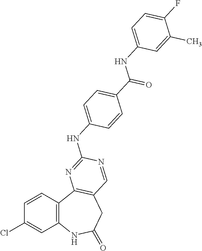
C1=CC2=C(C=C1Cl)NC(=O)CC1=C2N=C(NC2=CC=C(C(=O)NC3=CC=C(F)C(C)=C3)C=C2)N=C1
